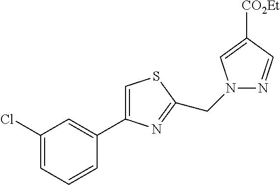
C1(Cl)=CC=CC(C2=CSC(CN3N=CC([CO2Et])=C3)=N2)=C1
